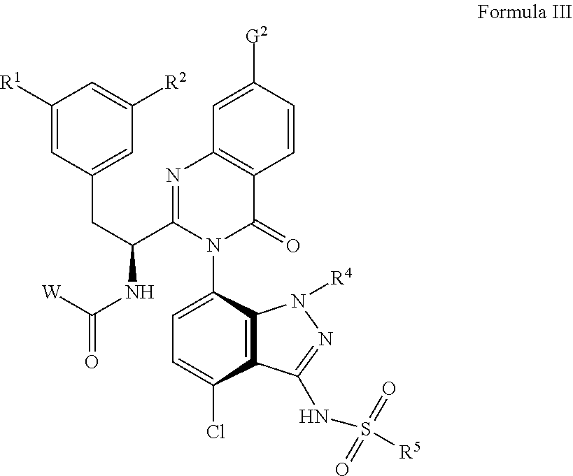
C(NC(C1=NC2=C(C(=O)N1C1=CC=C(Cl)C3=C1N([R4])N=C3NS([R5])(=O)=O)C=CC([G2])=C2)CC1=CC([R2])=CC([R1])=C1)(=O)[W]
